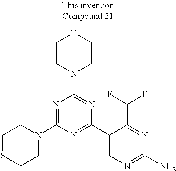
N1=C(N2CCSCC2)N=C(C2=CN=C(N)N=C2C(F)F)N=C1N1CCOCC1
